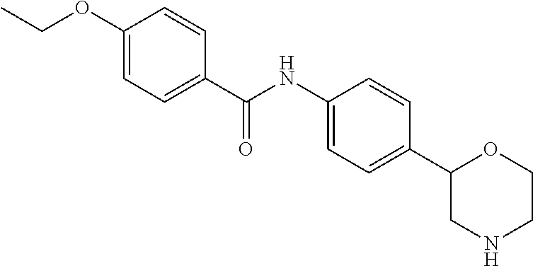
C1(NC(C2=CC=C(OCC)C=C2)=O)=CC=C(C2CNCCO2)C=C1
